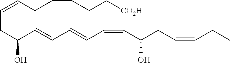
C(C=CCC(C=CC=CC=CC(CC=CCC)O)O)C=CCC[CO2H]
